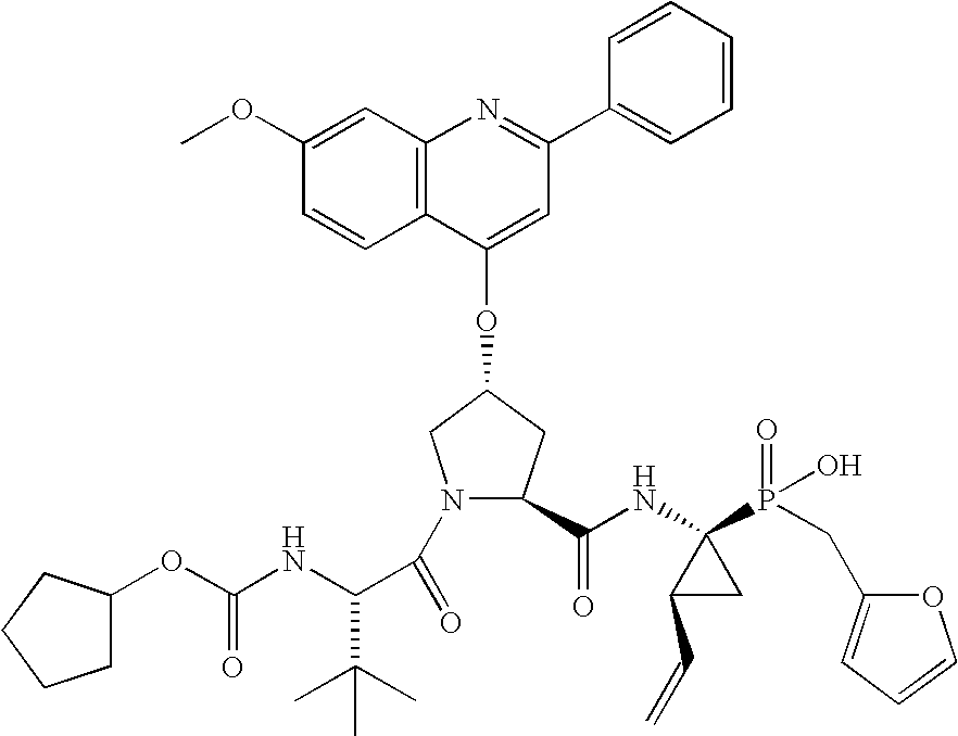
COC1=CC2=C(C=C1)C(OC1CC(C(NC3(P(=O)(O)CC4=CC=CO4)C(C=C)C3)=O)N(C(=O)C(NC(OC3CCCC3)=O)C(C)(C)C)C1)=CC(C1=CC=CC=C1)=N2
